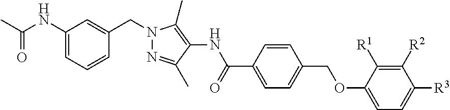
C1(NC(C)=O)=CC=CC(CN2N=C(C)C(NC(C3=CC=C(COC4=CC=C([R3])C([R2])=C4[R1])C=C3)=O)=C2C)=C1
